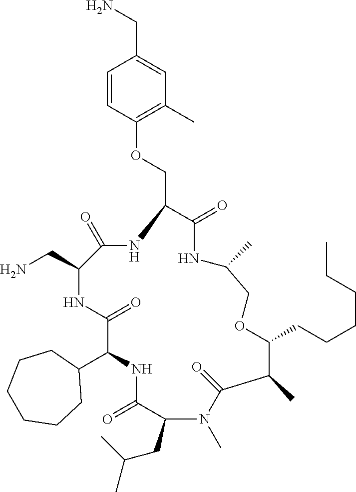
C1(C2NC(=O)C(CC(C)C)N(C)C(=O)C(C)C(CCCCCC)OCC(C)NC(=O)C(COC3=C(C)C=C(CN)C=C3)NC(=O)C(CN)NC2=O)CCCCCC1
